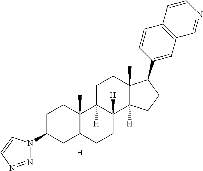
C1C(N2N=NC=C2)CC2([H])C(C)(C1)C1([H])C([H])(CC2)C2([H])C(C)(CC1)C(C1=CC3=C(C=C1)C=CN=C3)CC2
